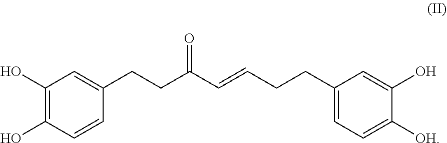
C1(O)=C(O)C=CC(CCC(C=CCCC2=CC=C([OH])C(O)=C2)=O)=C1
